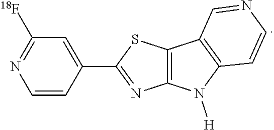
C12=C(C3=C(N1[H])C=CN=C3)SC(C1=CC([18F])=NC=C1)=N2
